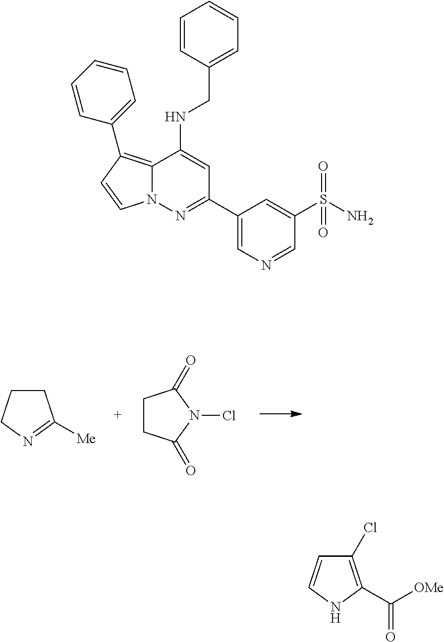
C1CCN=C1[Me].C1CC(=O)N(Cl)C1=O.C1=CC(CNC2=CC(C3=CN=CC(S(N)(=O)=O)=C3)=NN3C2=C(C2=CC=CC=C2)C=C3)=CC=C1.C1(Cl)=C(C(=O)[OMe])NC=C1
